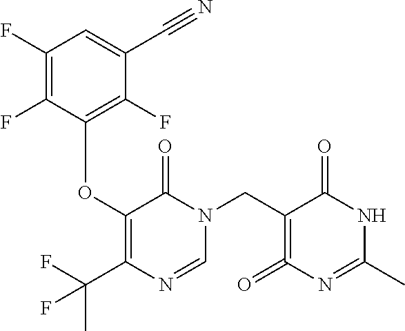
C1(F)=C(F)C(OC2=C(C(F)(C)F)N=CN(CC3=C(=O)N=C(C)NC3=O)C2=O)=C(F)C(C#N)=C1
